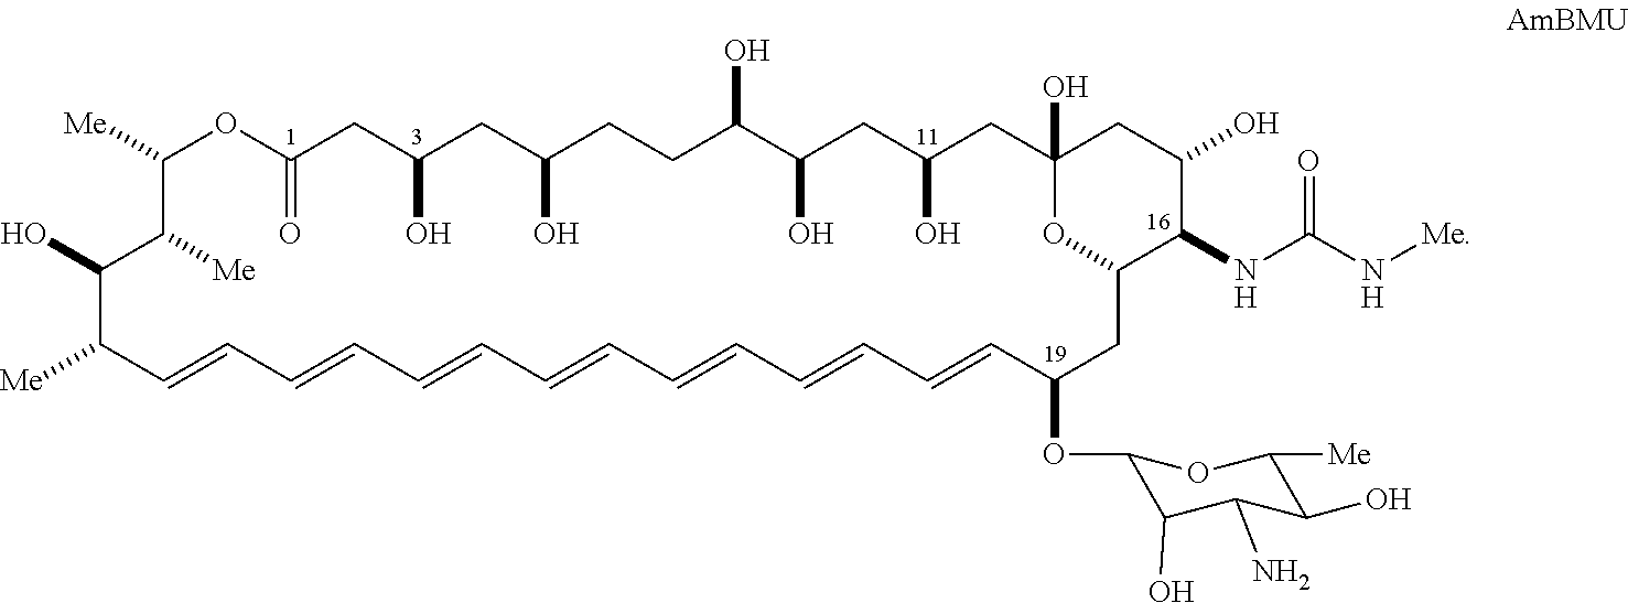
C1([Me])OC(=O)CC(O)CC(O)CCC(O)C(O)CC(O)CC2(O)CC(O)C(NC(N[Me])=O)C(O2)CC(OC2C(O)C(N)C(O)C([Me])O2)C=CC=CC=CC=CC=CC=CC=CC([Me])C(O)C1[Me]
